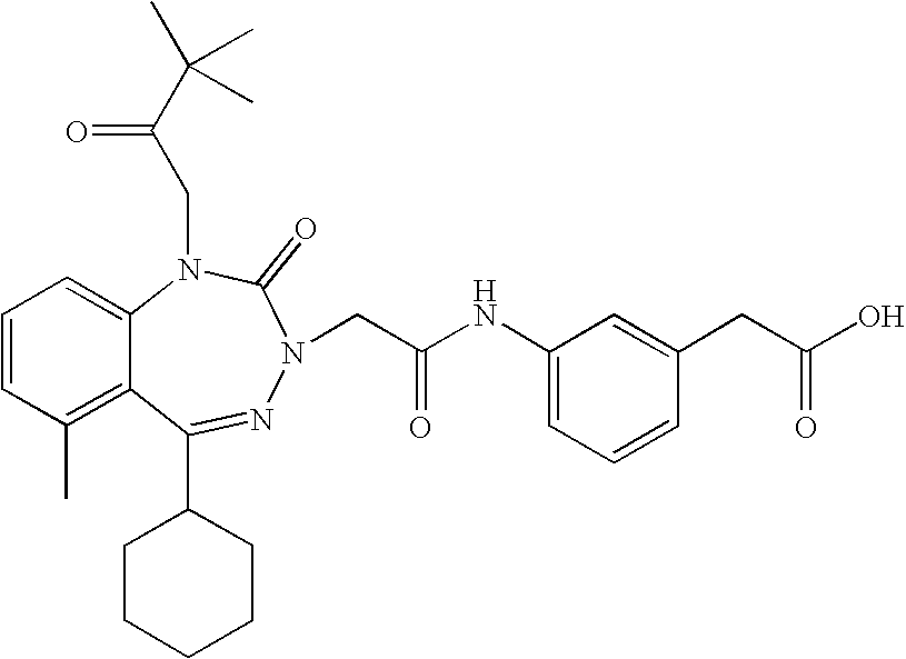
C1=CC(C)=C2C(=C1)N(CC(C(C)(C)C)=O)C(=O)N(CC(NC1=CC=CC(CC(O)=O)=C1)=O)N=C2C1CCCCC1
